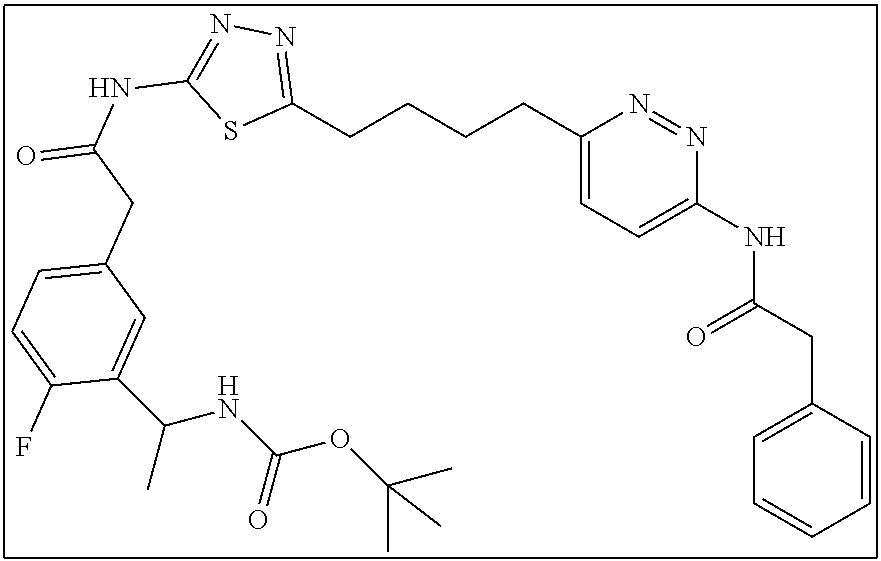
C1(CCCCC2=CC=C(NC(CC3=CC=CC=C3)=O)N=N2)=NN=C(NC(=O)CC2=CC=C(F)C(C(C)NC(OC(C)(C)C)=O)=C2)S1
